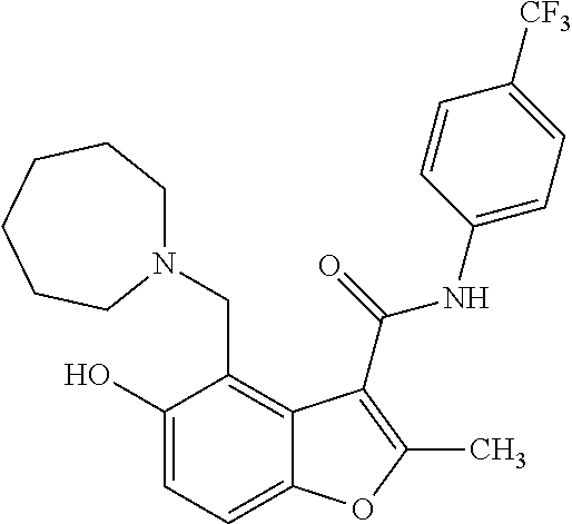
C1(O)=CC=C2C(=C1CN1CCCCCC1)C(C(=O)NC1=CC=C([CF3])C=C1)=C(C)O2
